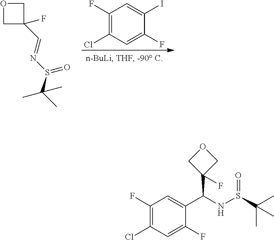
C1(F)=C(Cl)C=C(F)C(I)=C1.C1C(F)(C=NS(C(C)(C)C)=O)CO1.C1(F)=C(Cl)C=C(F)C(C(NS(C(C)(C)C)=O)C2(F)COC2)=C1
